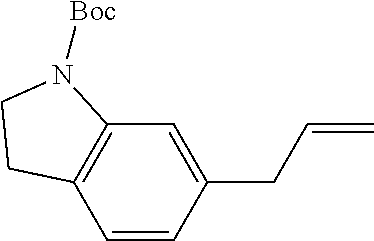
C1=CC(CC=C)=CC2=C1CCN2[Boc]
